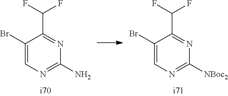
C1(Br)=CN=C(N)N=C1C(F)F.C1(Br)=CN=C([NBoc2])N=C1C(F)F
